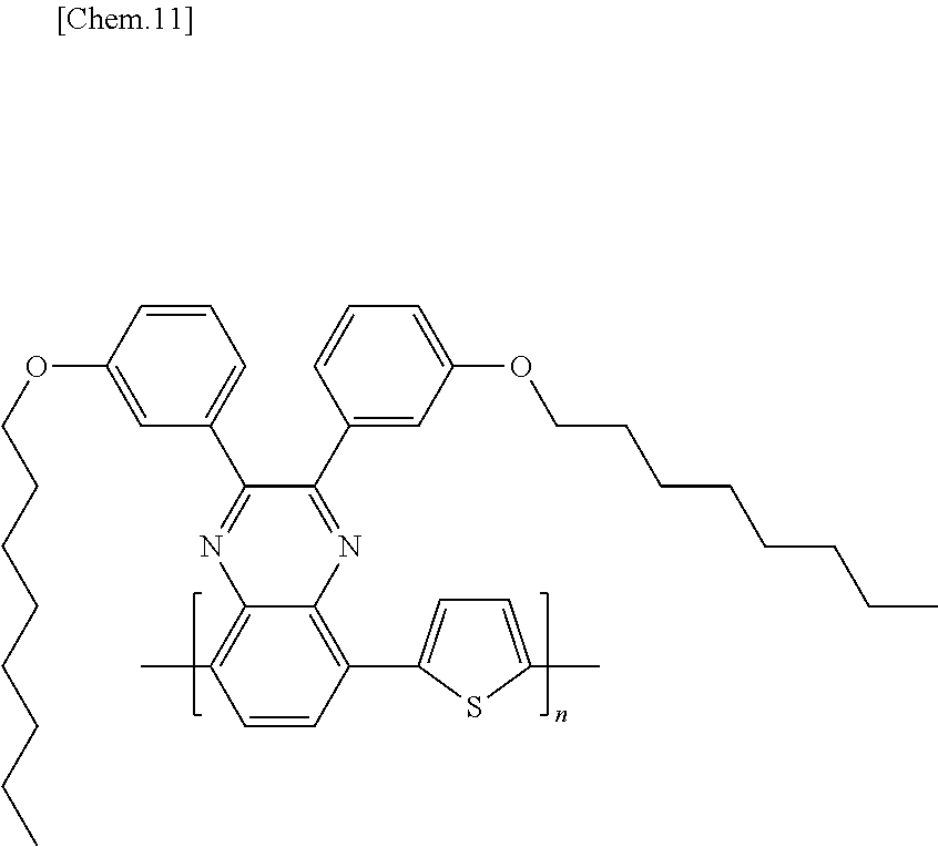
C1=CC(OCCCCCCCC)=CC(C2=NC3=C(C)C=CC(C4=CC=C(C)S4)=C3N=C2C2=CC(OCCCCCCCC)=CC=C2)=C1
